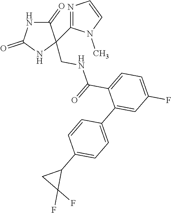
C1(=O)NC(=O)NC1(CNC(C1=CC=C(F)C=C1C1=CC=C(C2CC2(F)F)C=C1)=O)C1=NC=CN1C
